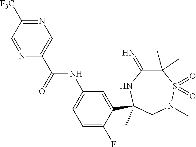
C(=O)(NC1=CC=C(F)C(C2(C)NC(=N)C(C)(C)S(=O)(=O)N(C)C2)=C1)C1=CN=C([F3C])C=N1
